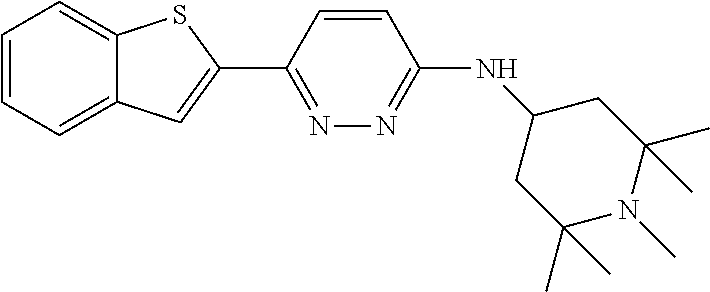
C1=CC(C2=CC3=CC=CC=C3S2)=NN=C1NC1CC(C)(C)N(C)C(C)(C)C1
